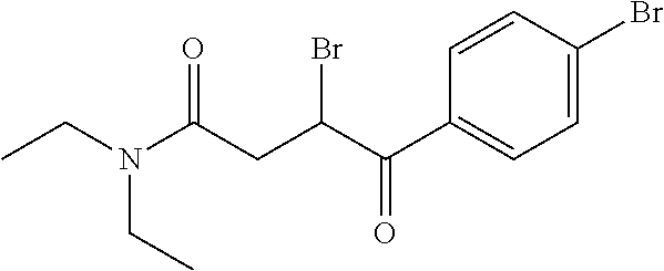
CCN(C(CC(C(C1=CC=C(Br)C=C1)=O)Br)=O)CC
